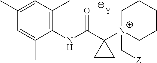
[Y].C1=C(C)C(NC(C2([N+]3(C[Z])CCCCC3)CC2)=O)=C(C)C=C1C
